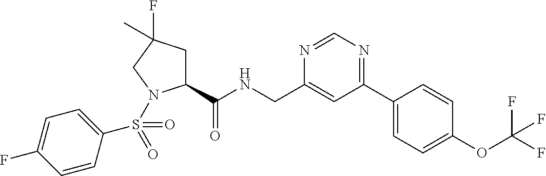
C1(C(NCC2=CC(C3=CC=C(OC(F)(F)F)C=C3)=NC=N2)=O)CC(F)(C)CN1S(C1=CC=C(F)C=C1)(=O)=O
